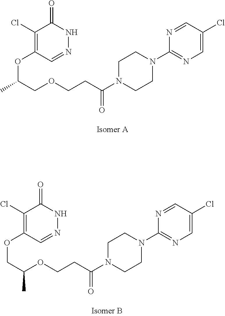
C1(Cl)=C(OC(C)COCCC(N2CCN(C3=NC=C(Cl)C=N3)CC2)=O)C=NNC1=O.C1(Cl)=C(OCC(OCCC(N2CCN(C3=NC=C(Cl)C=N3)CC2)=O)C)C=NNC1=O
